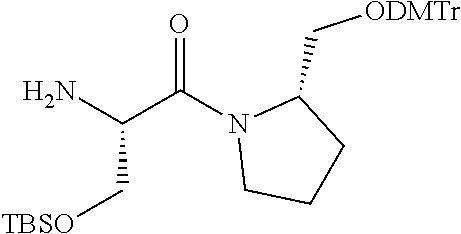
NC(C(N1CCCC1C[ODMTr])=O)C[TBSO]
